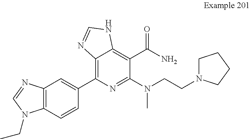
C1=CC2=C(C=C1C1=C3C(=C(C(N)=O)C(N(CCN4CCCC4)C)=N1)NC=N3)N=CN2CC
